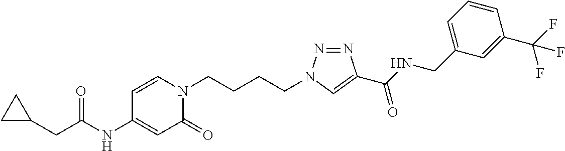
C(C(NC1=CC(=O)N(CCCCN2N=NC(C(NCC3=CC=CC(C(F)(F)F)=C3)=O)=C2)C=C1)=O)C1CC1
